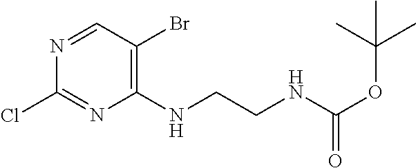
C1(Cl)=NC(NCCNC(OC(C)(C)C)=O)=C(Br)C=N1
